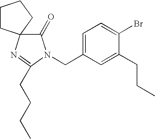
C1=C(CN2C(=O)C3(N=C2CCCC)CCCC3)C=C(CCC)C(Br)=C1
